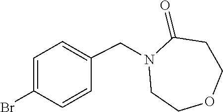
C1(=O)CCOCCN1CC1=CC=C(Br)C=C1
